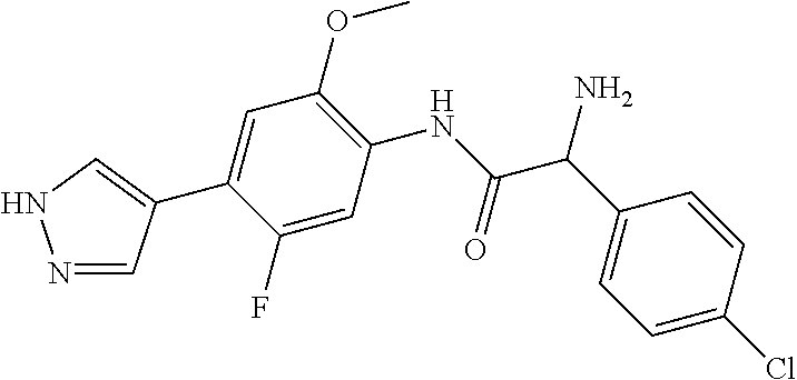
N1=CC(C2=CC(OC)=C(NC(C(C3=CC=C(Cl)C=C3)N)=O)C=C2F)=CN1
